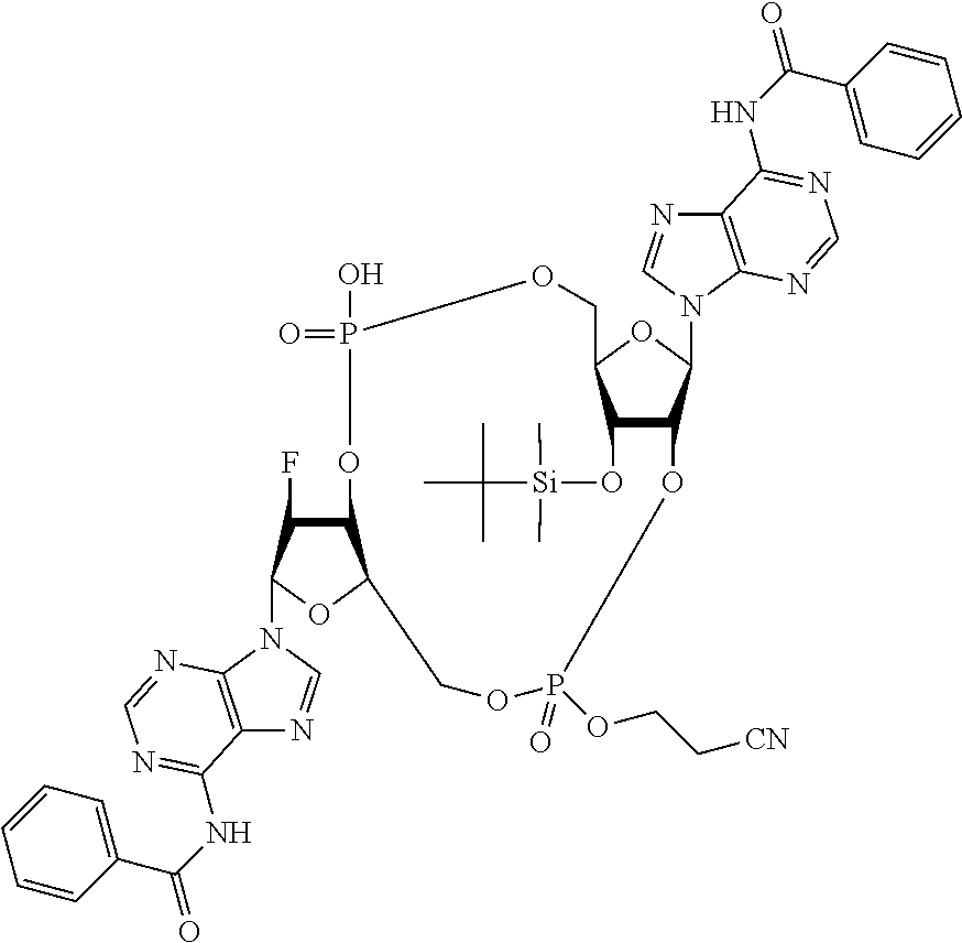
C12C(F)C(N3C=NC4=C3N=CN=C4NC(=O)C3=CC=CC=C3)OC1COP(OCC[CN])(=O)OC1C(O[Si](C)(C)C(C)(C)C)C(OC1N1C3=C(N=C1)C(NC(C1=CC=CC=C1)=O)=NC=N3)COP(=O)(O)O2
